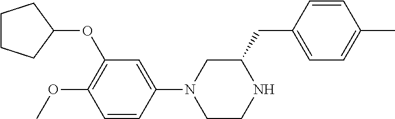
C1CCC(OC2=C(OC)C=CC(N3CCNC(CC4=CC=C(C)C=C4)C3)=C2)C1
